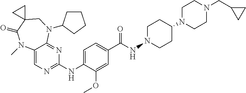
C12=CN=C(NC3=CC=C(C(NN4CCC(N5CCN(CC6CC6)CC5)CC4)=O)C=C3OC)N=C1N(C1CCCC1)CC1(C(=O)N2C)CC1
